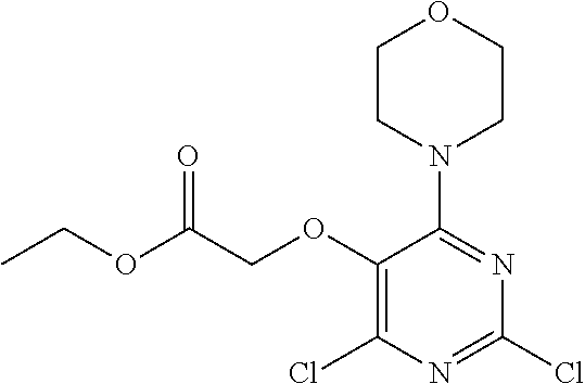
C1(OCC(OCC)=O)=C(Cl)N=C(Cl)N=C1N1CCOCC1
